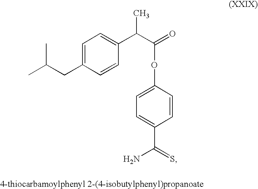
C1=C(CC(C)C)C=CC(C(C(=O)OC2=CC=C(C(=S)N)C=C2)C)=C1
